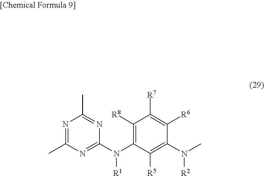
C1(N(C2=C([R8])C([R7])=C([R6])C(N(C)[R2])=C2[R5])[R1])=NC(C)=NC(C)=N1
